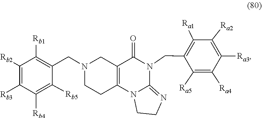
C1CN2C(=N1)N(CC1=C([Ra1])C([Ra2])=C([Ra3])C([Ra4])=C1[Ra5])C(=O)C1=C2CCN(CC2=C([Rb1])C([Rb2])=C([Rb3])C([Rb4])=C2[Rb5])C1
